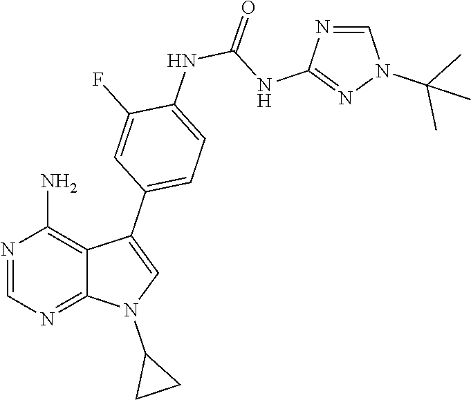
C1=NC(N)=C2C(C3=CC=C(NC(NC4=NN(C(C)(C)C)C=N4)=O)C(F)=C3)=CN(C3CC3)C2=N1
